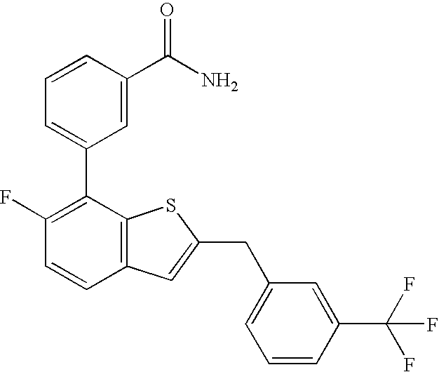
C1=CC(C(N)=O)=CC(C2=C(F)C=CC3=C2SC(CC2=CC=CC(C(F)(F)F)=C2)=C3)=C1
